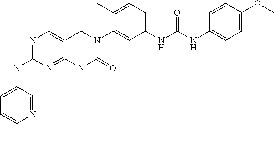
N1=C(NC2=CC=C(C)N=C2)N=C2C(=C1)CN(C1=CC(NC(NC3=CC=C(OC)C=C3)=O)=CC=C1C)C(=O)N2C
